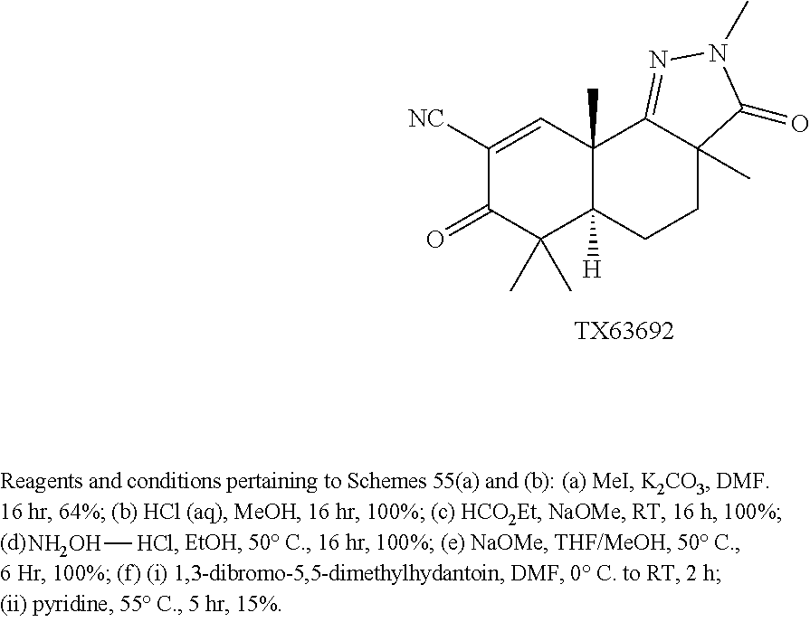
C1([NC])=CC2(C)C([H])(C(C)(C)C1=O)CCC1(C)C2=NN(C)C1=O.[TX63692].[NH2OH][HCl]
